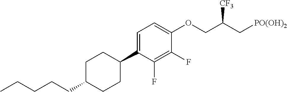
C1=C(C2CCC(CCCCC)CC2)C(F)=C(F)C(OCC(C[PO(OH)2])[CF3])=C1
